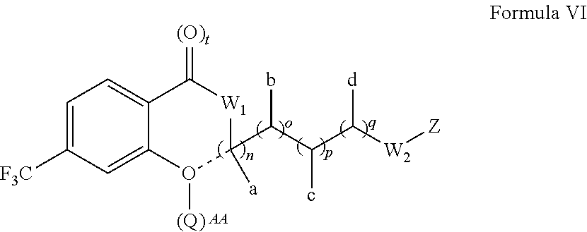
C1([F3C])=CC=C2C(=C1)O([(Q)])C(C(C(C([W2][Z])[d])c)b)([a])[W1]C2=[(O)t].[AA]
